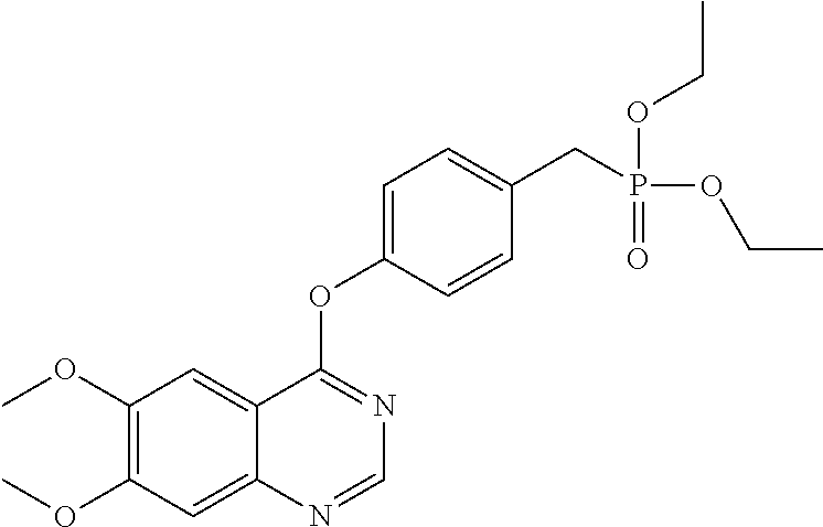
C1(OC)=C(OC)C=C2C(=C1)C(OC1=CC=C(CP(OCC)(=O)OCC)C=C1)=NC=N2
